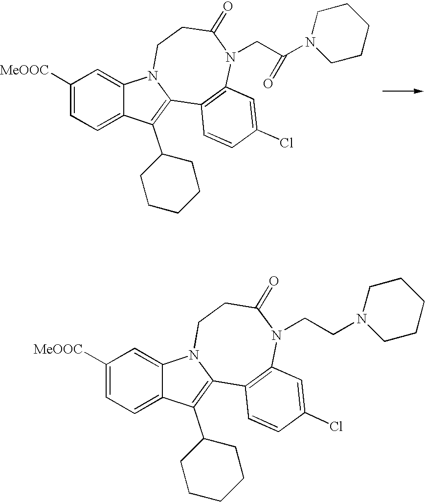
C1([MeOOC])=CC=C2C(=C1)N1C(=C2C2CCCCC2)C2=C(N(CCN3CCCCC3)C(=O)CC1)C=C(Cl)C=C2.C1([MeOOC])=CC=C2C(=C1)N1C(=C2C2CCCCC2)C2=C(N(CC(N3CCCCC3)=O)C(=O)CC1)C=C(Cl)C=C2
